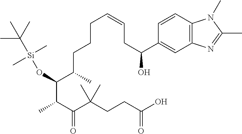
C(CCC(C(C(C(C(CCC(O)=O)(C)C)=O)C)O[Si](C(C)(C)C)(C)C)C)C=CCC(C1=CC2=C(C=C1)N(C)C(C)=N2)O
